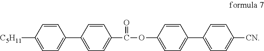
C1(C2=CC=C(C(OC3=CC=C(C4=CC=C([CN])C=C4)C=C3)=O)C=C2)=CC=C([C5H11])C=C1
